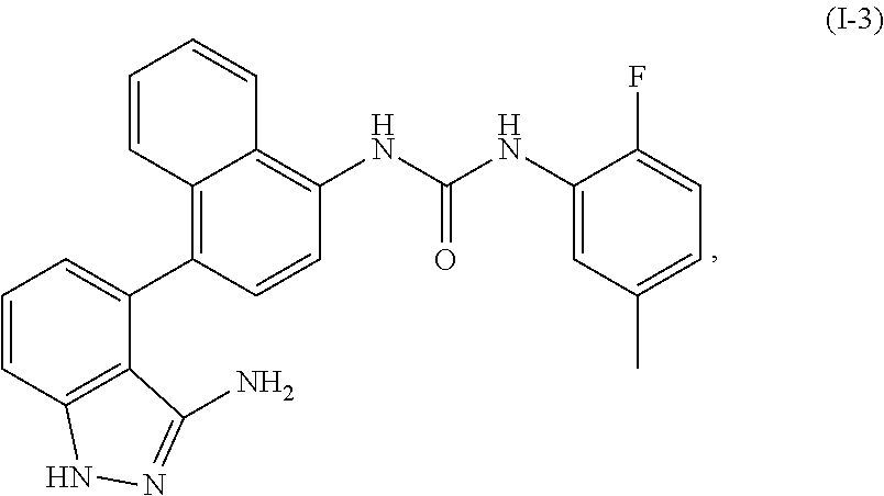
C12=C(C3=CC=CC4=C3C(N)=NN4)C=CC(NC(=O)NC3=CC(C)=CC=C3F)=C1C=CC=C2
